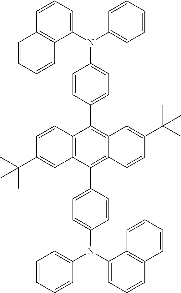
C1(C2=CC=C(N(C3=CC=CC4=C3C=CC=C4)C3=CC=CC=C3)C=C2)=C2C(=C(C3=CC=C(N(C4=CC=CC=C4)C4=CC=CC5=C4C=CC=C5)C=C3)C3=C1C=CC(C(C)(C)C)=C3)C=CC(C(C)(C)C)=C2
